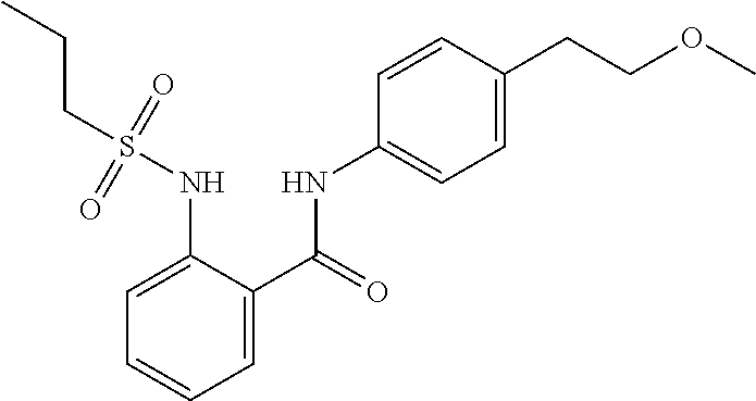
C1(NC(C2=CC=CC=C2NS(CCC)(=O)=O)=O)=CC=C(CCOC)C=C1
